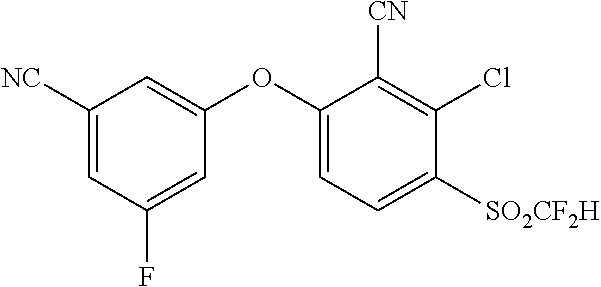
C1([NC])=CC(F)=CC(OC2=CC=C([SO2CF2H])C(Cl)=C2[CN])=C1
